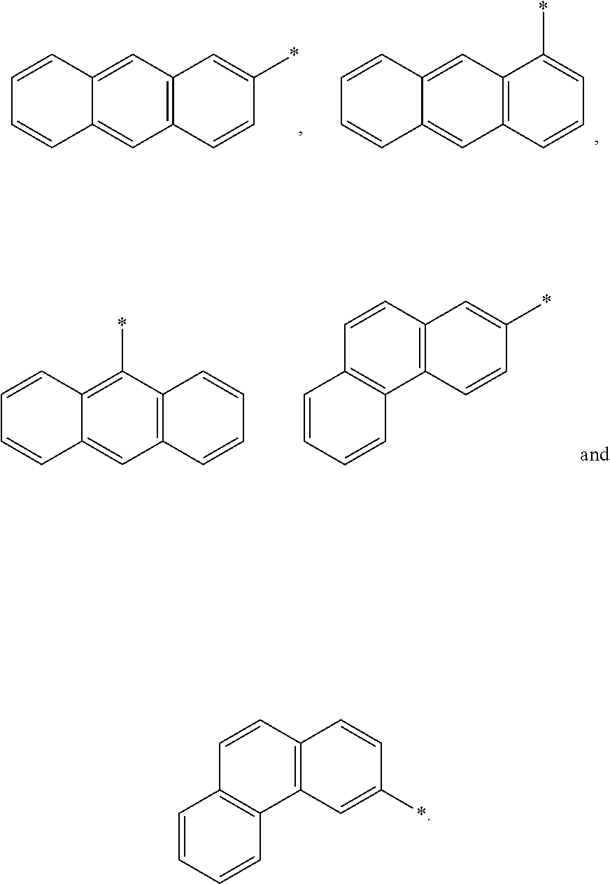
C1=CC2=CC3=C(C=C2C=C1)C=CC(*)=C3.C1=CC2=CC3=C(C=C2C=C1)C=CC=C3*.C1=CC2=C(*)C3=C(C=C2C=C1)C=CC=C3.C1=CC2=C(C3=C1C=CC=C3)C=CC(*)=C2.C1=CC2=C(C3=C1C=CC=C3)C=C(*)C=C2
